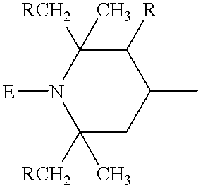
C1([R])C([RCH2])(C)N([E])C([RCH2])(C)CC1C
